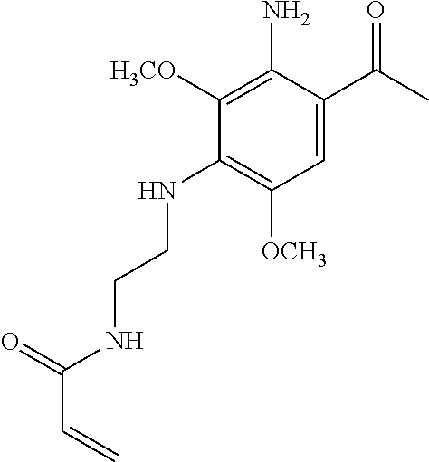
C1=C(C(C)=O)C(N)=C([H3CO])C(NCCNC(C=C)=O)=C1[OCH3]
